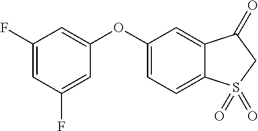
C1(F)=CC(F)=CC(OC2=CC=C3C(=C2)C(=O)CS3(=O)=O)=C1
